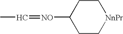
C1([NO]=CC)CC[NnPr]CC1
